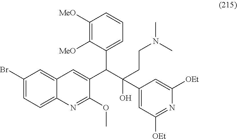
C1(Br)=CC=C2C(=C1)C=C(C(C(O)(C1=CC([OEt])=NC([OEt])=C1)CCN(C)C)C1=CC=CC([MeO])=C1[MeO])C(OC)=N2
